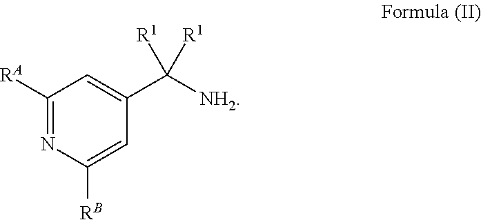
C1([RA])=NC([RB])=CC(C([NH2])([R1])[R1])=C1
